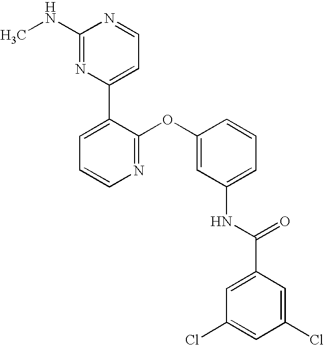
C1(NC)=NC(C2=CC=CN=C2OC2=CC(NC(C3=CC(Cl)=CC(Cl)=C3)=O)=CC=C2)=CC=N1
